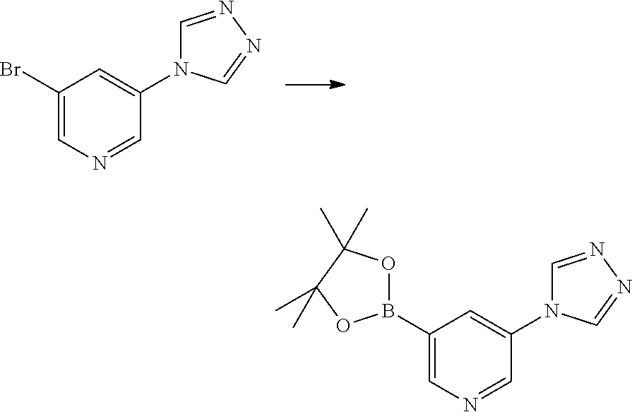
C1(B2OC(C)(C)C(C)(C)O2)=CN=CC(N2C=NN=C2)=C1.C1(Br)=CN=CC(N2C=NN=C2)=C1
